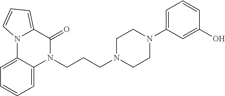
N1(CCCN2CCN(C3=CC=CC(O)=C3)CC2)C(=O)C2=CC=CN2C2=CC=CC=C12
